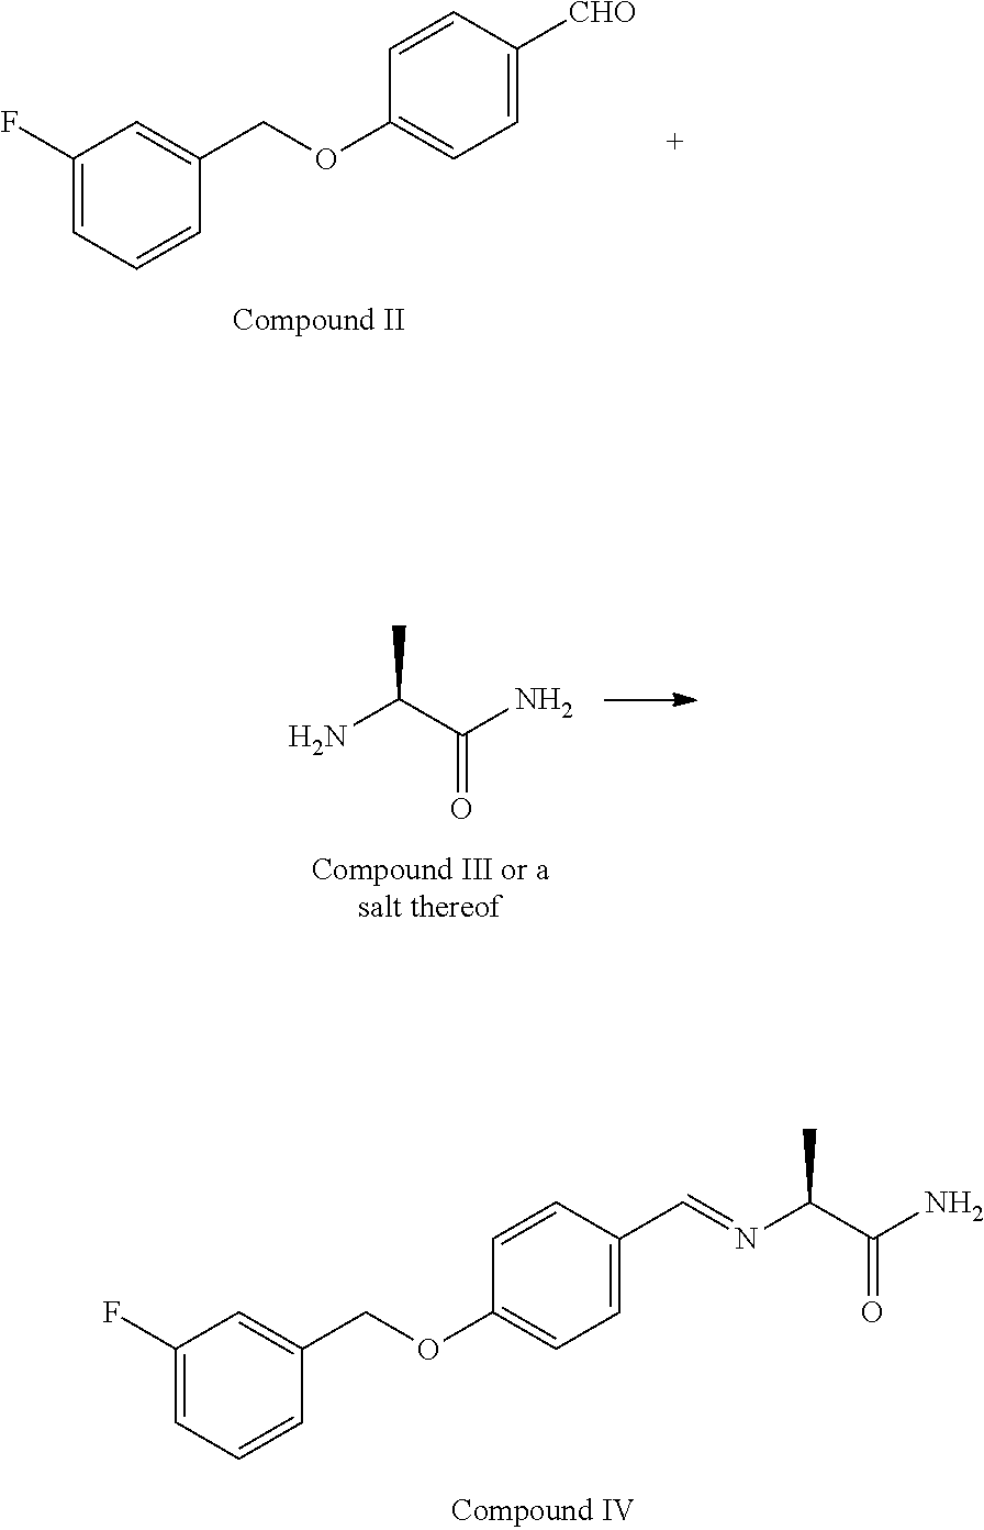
C1(F)=CC=CC(COC2=CC=C([CHO])C=C2)=C1.CC(C(N)=O)N.C1(F)=CC=CC(COC2=CC=C(C=NC(C(N)=O)C)C=C2)=C1
